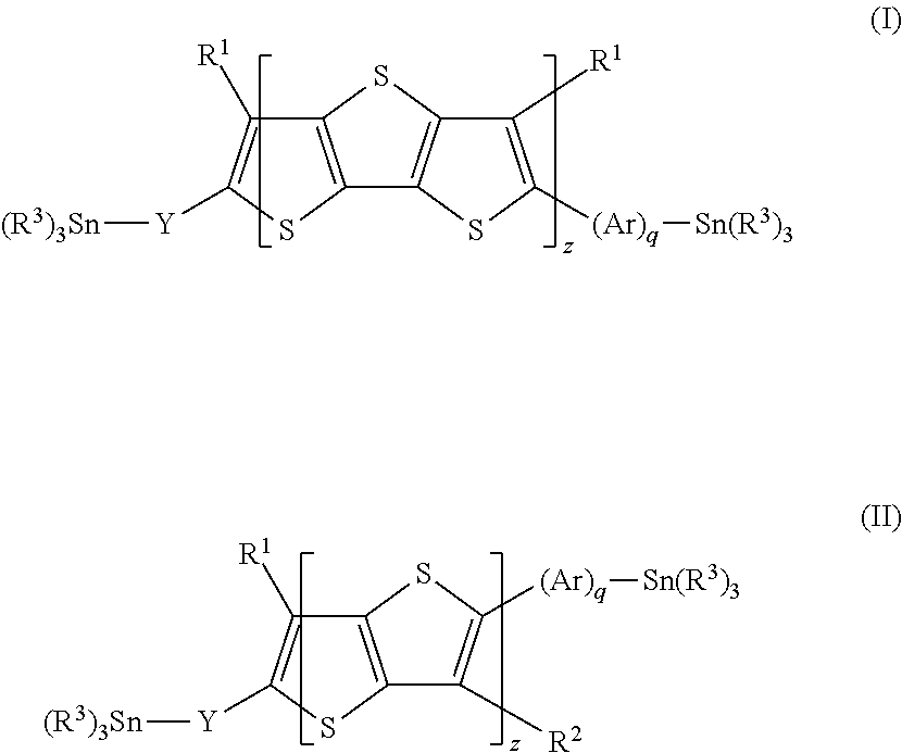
C12=C(SC([Y][(R3)3Sn])=C1[R1])C1=C(S2)C([R1])=C([(Ar)q][Sn(R3)3])S1.C12=C(SC([Y][(R3)3Sn])=C1[R1])C([R2])=C([(Ar)q][Sn(R3)3])S2
